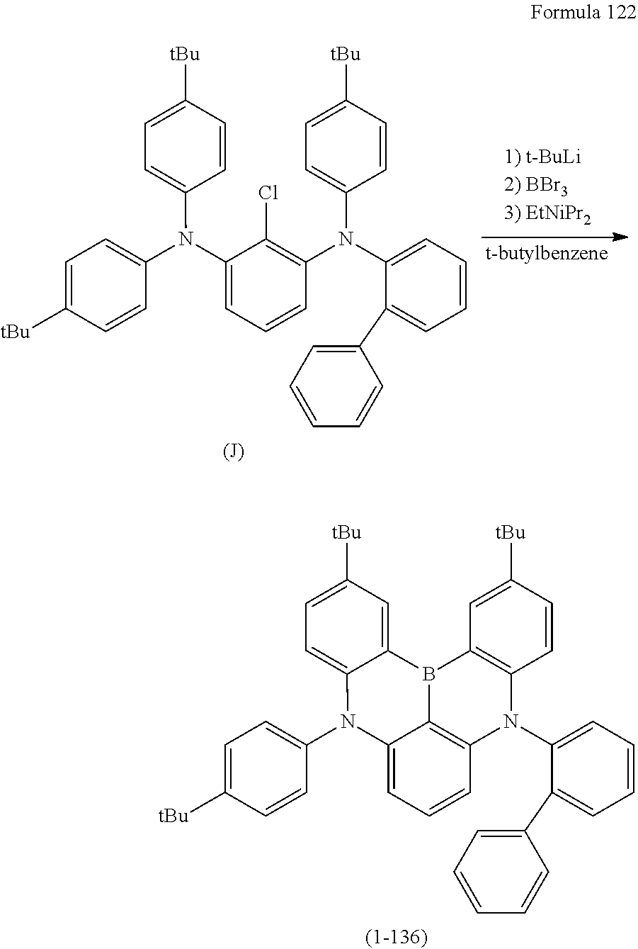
[t-butylbenzene].N(C1=C(Cl)C(N(C2=CC=C([tBu])C=C2)C2=CC=C([tBu])C=C2)=CC=C1)(C1=CC=CC=C1C1=CC=CC=C1)C1=CC=C([tBu])C=C1.N1(C2=CC=CC=C2C2=CC=CC=C2)C2=C3C(=CC=C2)N(C2=CC=C([tBu])C=C2)C2=CC=C([tBu])C=C2B3C2=C1C=CC([tBu])=C2
